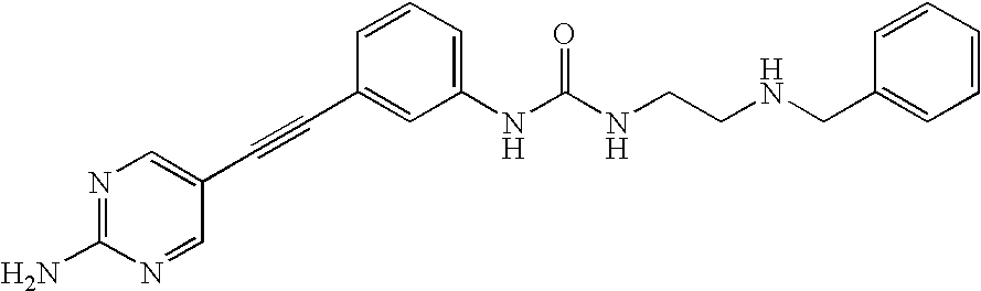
N1=C(N)N=CC(C#CC2=CC(NC(NCCNCC3=CC=CC=C3)=O)=CC=C2)=C1
